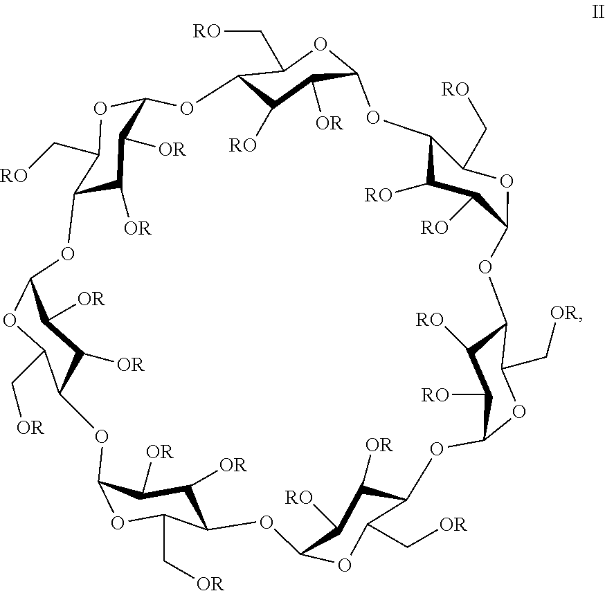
C12C([RO])C([OR])C(OC1C[RO])OC1C([RO])C([RO])C(OC1C[RO])OC1C([RO])C([RO])C(OC1C[OR])OC1C([OR])C([RO])C(OC1C[OR])OC1C([OR])C([OR])C(OC1C[OR])OC1C([OR])C([OR])C(OC1C[OR])OC1C([OR])C([OR])C(O2)OC1C[RO]
